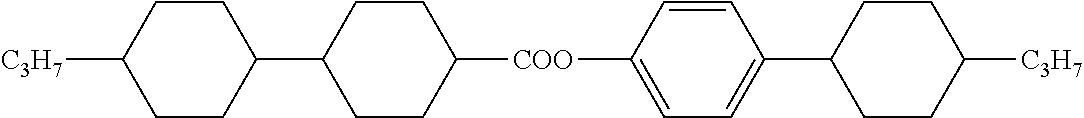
C1CC(C2CCC([COO]C3=CC=C(C4CCC([C3H7])CC4)C=C3)CC2)CCC1[C3H7]
